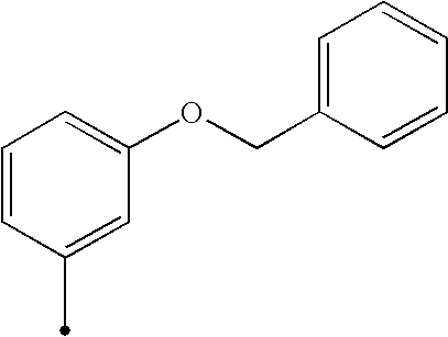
C1=CC(C)=CC(OCC2=CC=CC=C2)=C1
